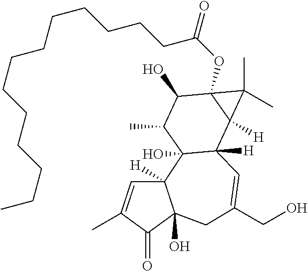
C12([H])C=C(C)C(=O)C1(O)CC(CO)=CC1([H])C2(O)C(C)C(O)C2(OC(=O)CCCCCCCCCCCCC)C1([H])C2(C)C
